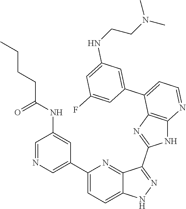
C1(C2=CN=CC(NC(CCCC)=O)=C2)=CC=C2C(=N1)C(C1=NC3=C(N1)N=CC=C3C1=CC(NCCN(C)C)=CC(F)=C1)=NN2
